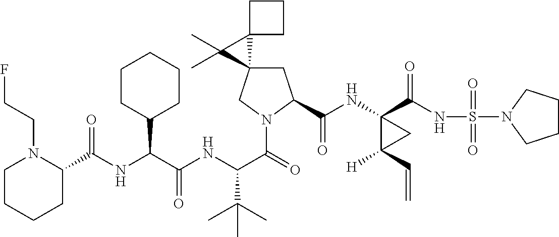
C(C(NC(C(=O)N1CC2(CC1C(NC1(C(NS(=O)(=O)N3CCCC3)=O)C([H])(C=C)C1)=O)C1(C2(C)C)CCC1)C(C)(C)C)=O)(C1CCCCC1)NC(=O)C1N(CCF)CCCC1
